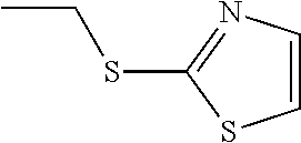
CCSC1=NC=CS1
